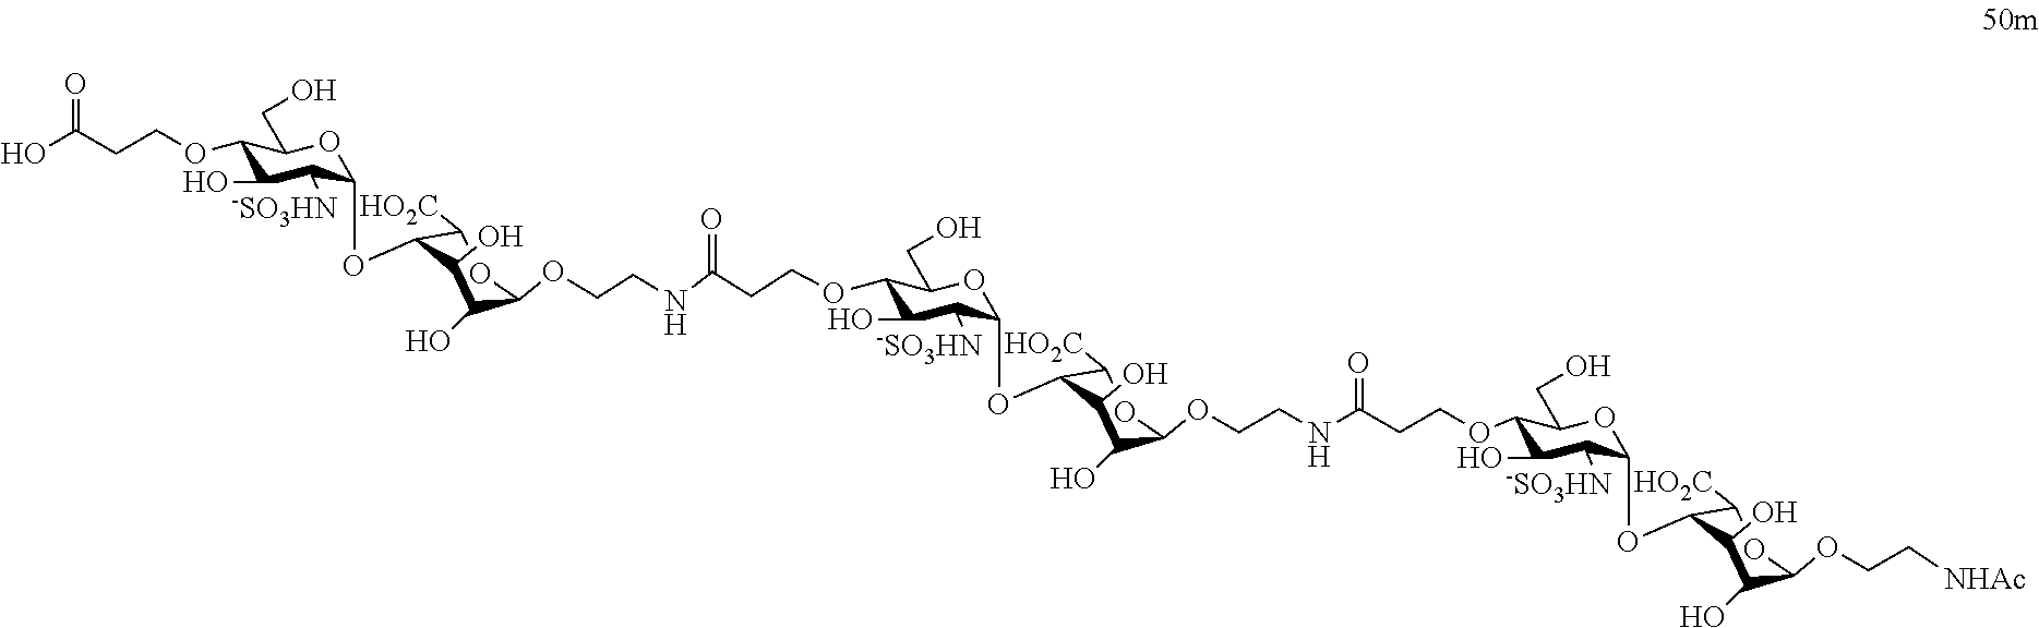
OC(CCOC1C(O)C([-SO3HN])C(OC2C([HO2C])OC(OCCNC(CCOC3C(O)C([-SO3HN])C(OC4C([HO2C])OC(OCCNC(CCOC5C(O)C([-SO3HN])C(OC6C([HO2C])OC(OCC[NHAc])C(O)C6O)OC5CO)=O)C(O)C4O)OC3CO)=O)C(O)C2O)OC1CO)=O
